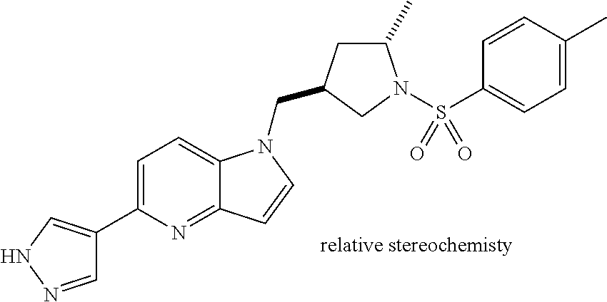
C1=NNC=C1C1=CC=C2C(=N1)C=CN2CC1CC(C)N(S(C2=CC=C(C)C=C2)(=O)=O)C1
